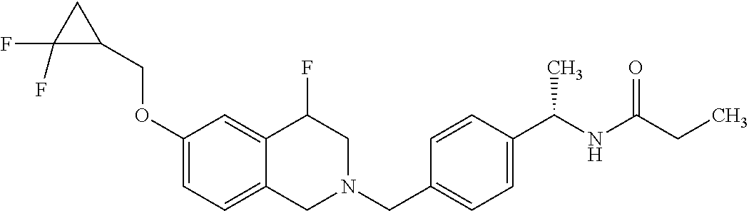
C1(OCC2CC2(F)F)=CC=C2C(=C1)C(F)CN(CC1=CC=C(C(NC(=O)CC)C)C=C1)C2
